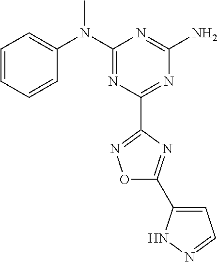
C1=CC=CC(N(C2=NC(C3=NOC(C4=CC=NN4)=N3)=NC(N)=N2)C)=C1
